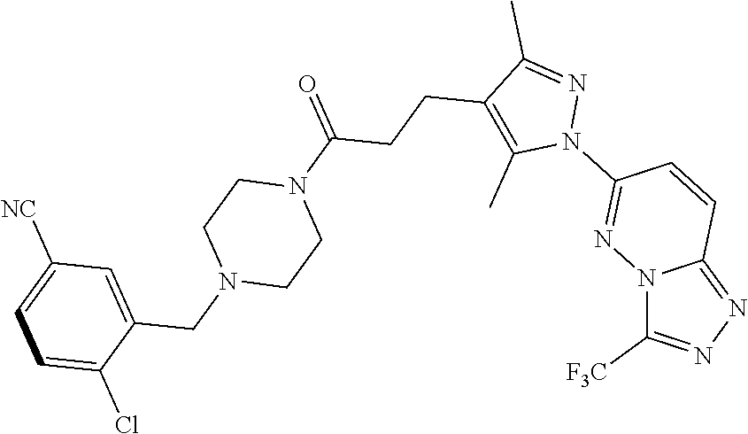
N12C([F3C])=NN=C1C=CC(N1N=C(C)C(CCC(N3CCN(CC4=CC([NC])=CC=C4Cl)CC3)=O)=C1C)=N2
